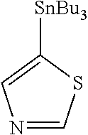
N1=CSC([SnBu3])=C1
